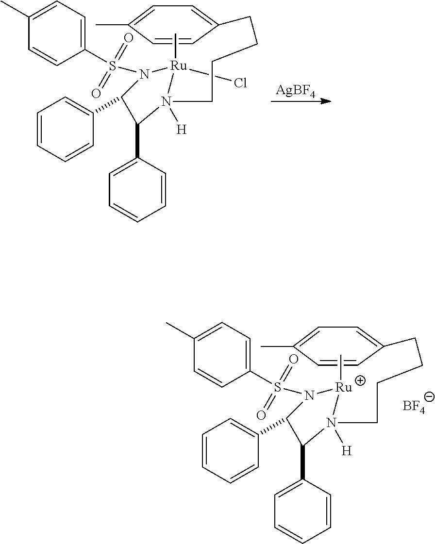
C1=C(C)C=CC(CCCCN2([H])[Ru](C)N(S(C3=CC=C(C)C=C3)(=O)=O)C(C3=CC=CC=C3)C2C2=CC=CC=C2)=C1.[BF4].C1=C(C)C=CC(CCCCN2([H])[Ru](C)(Cl)N(S(C3=CC=C(C)C=C3)(=O)=O)C(C3=CC=CC=C3)C2C2=CC=CC=C2)=C1.[AgBF4]
